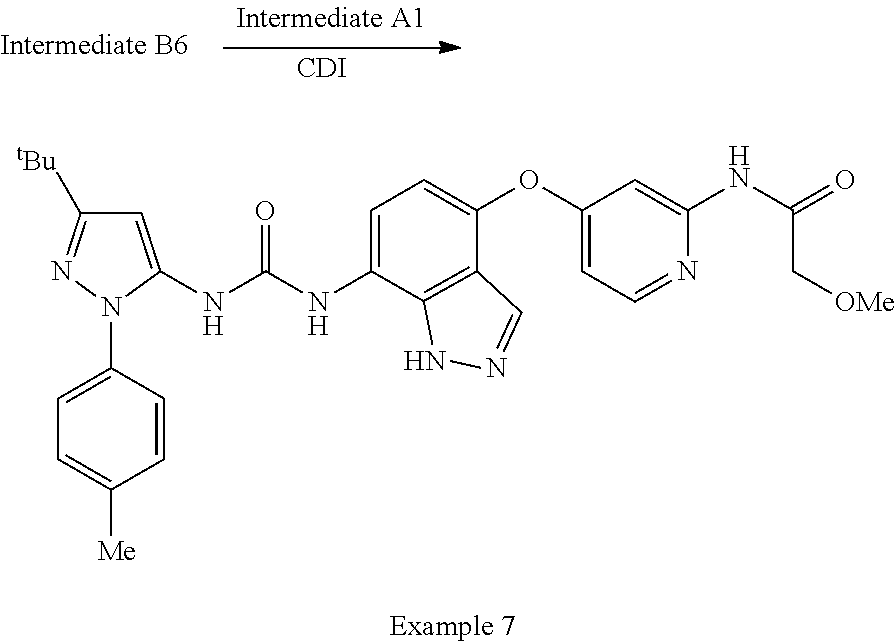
[CDI].C1=C(NC(NC2=CC=C(OC3=CC=NC(NC(=O)C[OMe])=C3)C3=C2NN=C3)=O)N(C2=CC=C([Me])C=C2)N=C1[tBu]
